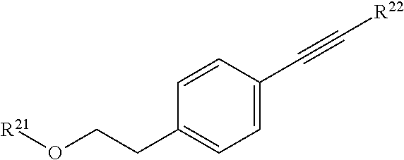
[R21]OCCC1=CC=C(C#C[R22])C=C1
